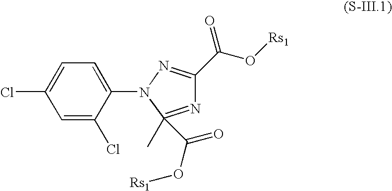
C1=C(N2N=C(C(O[Rs1])=O)N=C2(C)C(=O)O[Rs1])C(Cl)=CC(Cl)=C1
